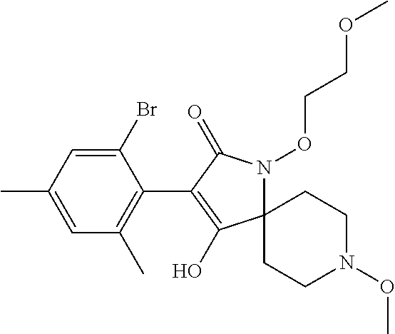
C12(N(OCCOC)C(=O)C(C3=C(C)C=C(C)C=C3Br)=C1O)CCN(OC)CC2
